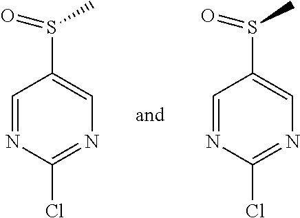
C1=NC(Cl)=NC=C1S(=O)C.C1=NC(Cl)=NC=C1S(=O)C
